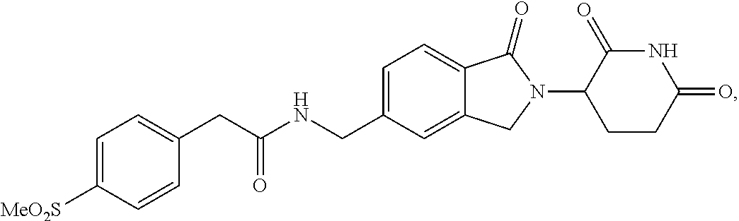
C1=C(CNC(CC2=CC=C([MeO2S])C=C2)=O)C=C2C(=C1)C(=O)N(C1CCC(=O)NC1=O)C2
